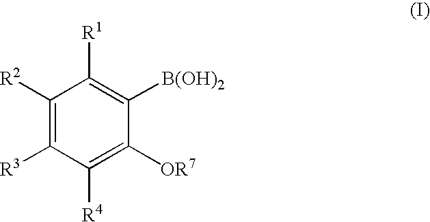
C1([R2])=C([R3])C([R4])=C([OR7])C([B(OH)2])=C1[R1]
